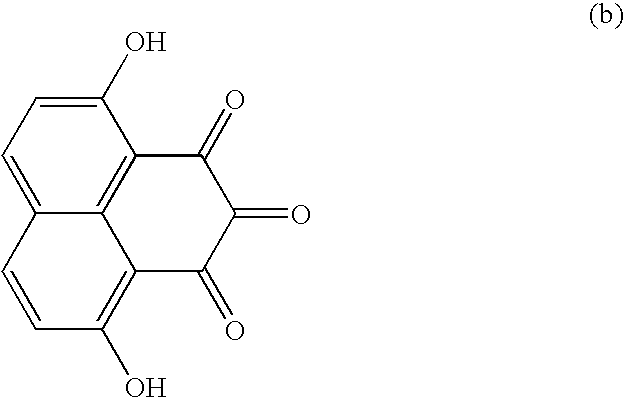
C12=CC=C(O)C3=C1C(=C(O)C=C2)C(=O)C(=O)C3=O
